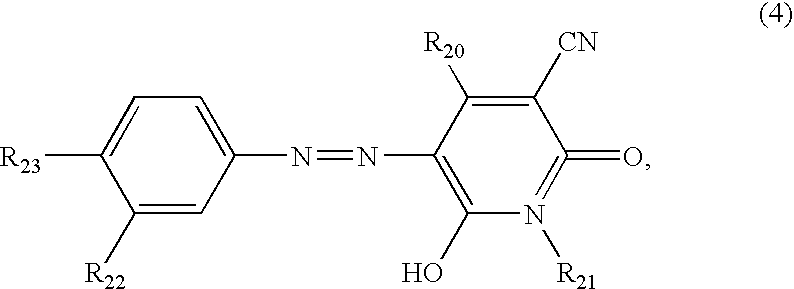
C1([R22])=CC(N=NC2=C(O)N([R21])=C(=O)C([CN])=C2[R20])=CC=C1[R23]
